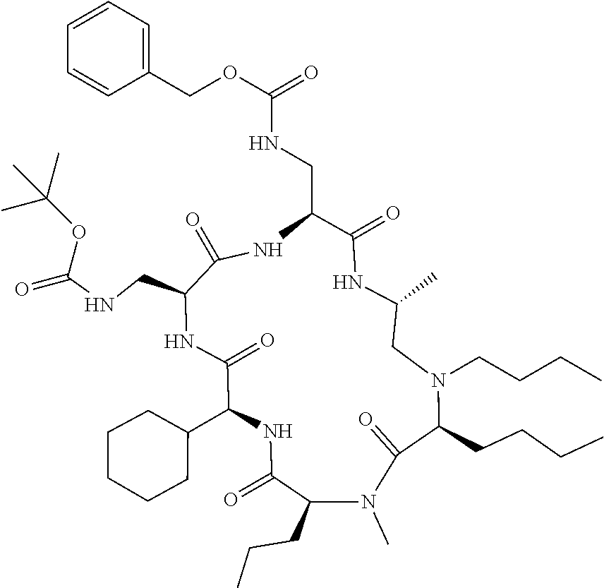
O=C1N(C)C(CCC)C(=O)NC(C2CCCCC2)C(=O)NC(CNC(=O)OC(C)(C)C)C(=O)NC(CNC(OCC2=CC=CC=C2)=O)C(=O)NC(C)CN(CCCC)C1CCCC
